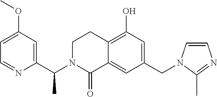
C1(CN2C=CN=C2C)=CC(O)=C2C(=C1)C(=O)N(C(C1=CC(OC)=CC=N1)C)CC2
